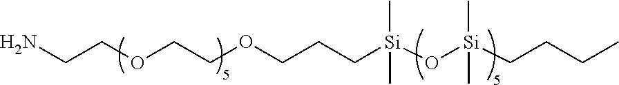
C(OCCOCCN)CC[Si](O[Si](CCCC)(C)C)(C)C
